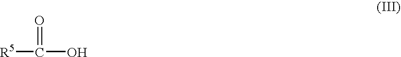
[R5]C(=O)O
